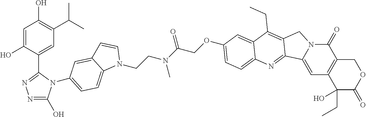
C1=C(O)C(C2=NN=C(O)N2C2=CC=C3C(=C2)C=CN3CCN(C(=O)COC2=CC=C3C(=C2)C(CC)=C2CN4C(=O)C5=C(C=C4C2=N3)C(CC)(O)C(=O)OC5)C)=CC(C(C)C)=C1O
